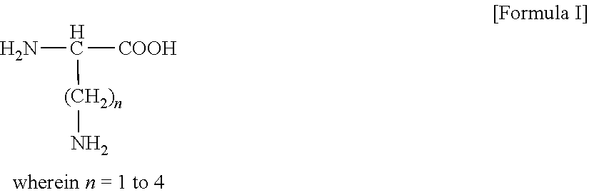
NC([(CH2)n]N)[COOH]
